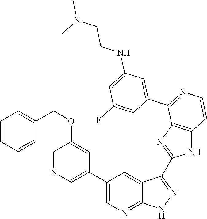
C1=NC=C(C2=CN=C3C(=C2)C(C2=NC4=C(N2)C=CN=C4C2=CC(NCCN(C)C)=CC(F)=C2)=N[N H]3)C=C1OCC1=CC=CC=C1
